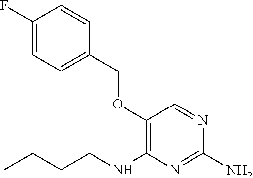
C1(N)=NC(NCCCC)=C(OCC2=CC=C(F)C=C2)C=N1
